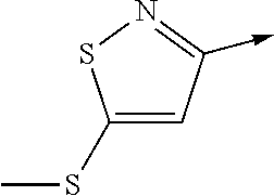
C1(SC)=CC(->C)=NS1
